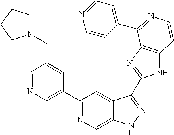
C1=NC=C(C2=NC=C3C(=C2)C(C2=NC4=C(N2)C=CN=C4C2=CC=NC=C2)=NN3)C=C1CN1CCCC1
